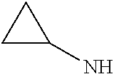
C1C(N)C1
